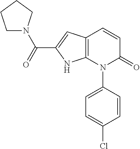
C12=C(N(C3=CC=C(Cl)C=C3)C(=O)C=C1)NC(C(=O)N1CCCC1)=C2
